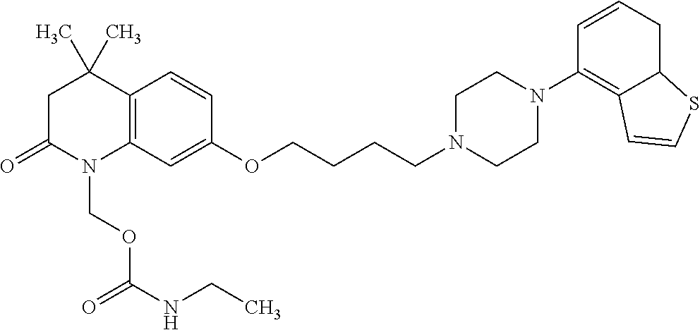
C12=C(C=C(OCCCCN3CCN(C4=C5C(CC=C4)SC=C5)CC3)C=C1)N(COC(=O)NCC)C(=O)CC2(C)C
